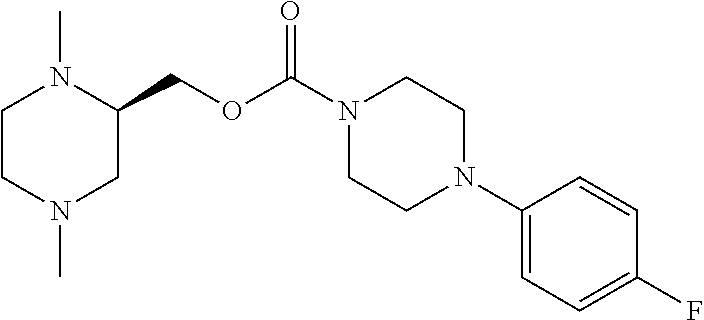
C1CN(C)CC(COC(N2CCN(C3=CC=C(F)C=C3)CC2)=O)N1C
